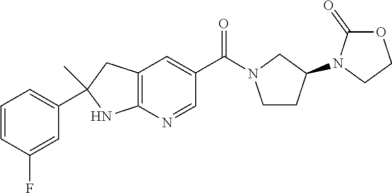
C12=C(N=CC(C(=O)N3CCC(N4CCOC4=O)C3)=C1)NC(C)(C1=CC=CC(F)=C1)C2
